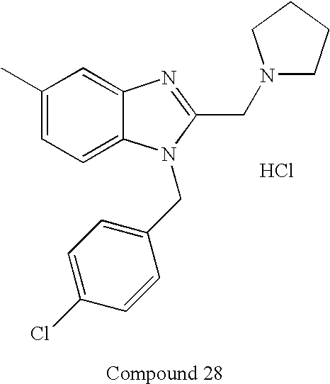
C1(C)=CC=C2C(=C1)N=C(CN1CCCC1)N2CC1=CC=C(Cl)C=C1.Cl
